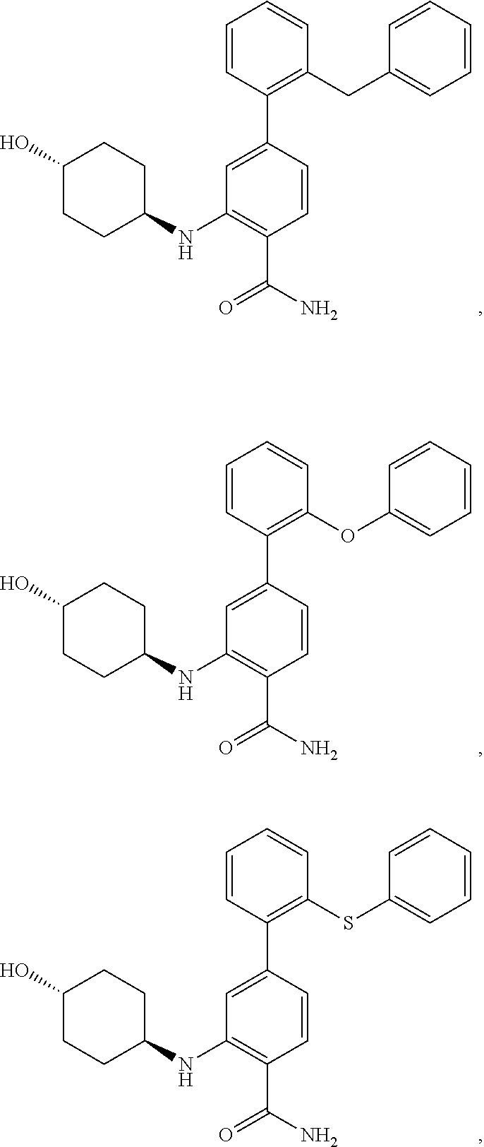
C1=C(C2=C(CC3=CC=CC=C3)C=CC=C2)C=CC(C(N)=O)=C1NC1CCC(O)CC1.C1=C(C2=C(OC3=CC=CC=C3)C=CC=C2)C=CC(C(N)=O)=C1NC1CCC(O)CC1.C1=C(C2=C(SC3=CC=CC=C3)C=CC=C2)C=CC(C(N)=O)=C1NC1CCC(O)CC1
